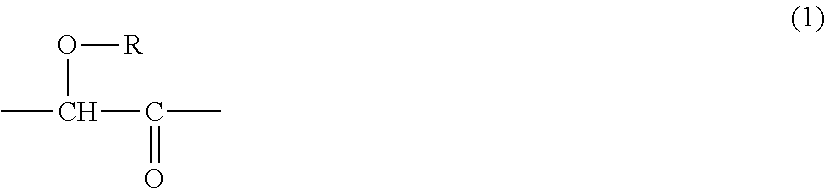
O(C(C(C)=O)C)[R]
